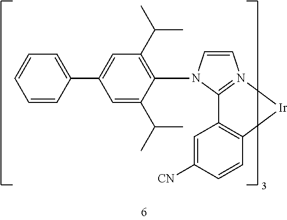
C1=CN(C2=C(C(C)C)C=C(C3=CC=CC=C3)C=C2C(C)C)C2=N1[Ir]C1=C2C=C([CN])C=C1
